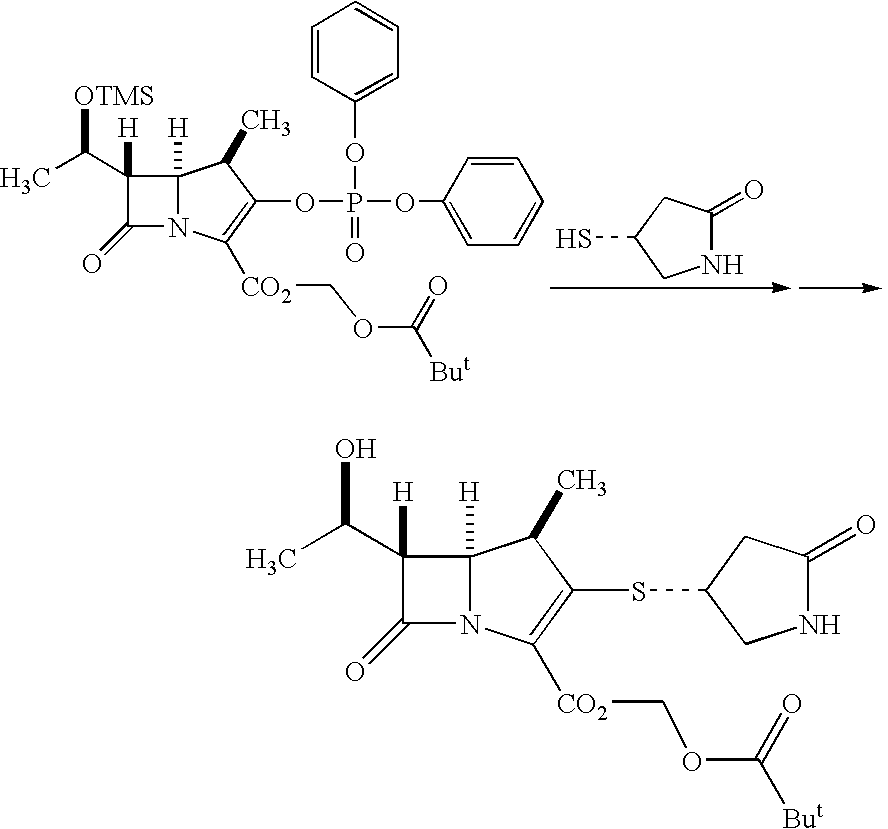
C1NC(=O)CC1S.C1(=O)N2C([H])(C1(C(C)[OTMS])[H])C(C)C(OP(OC1=CC=CC=C1)(OC1=CC=CC=C1)=O)=C2[CO2]COC([But])=O.C1(=O)N2C([H])(C1(C(C)O)[H])C(C)C(SC1CNC(=O)C1)=C2[CO2]COC([But])=O
